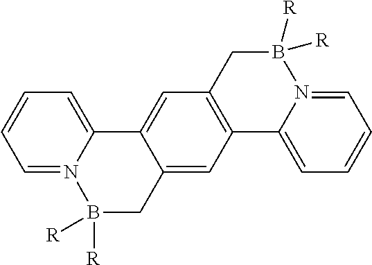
C12=CC3=C(C=C1C1=CC=CC=N1B([R])([R])C2)CB([R])([R])N1=CC=CC=C31
